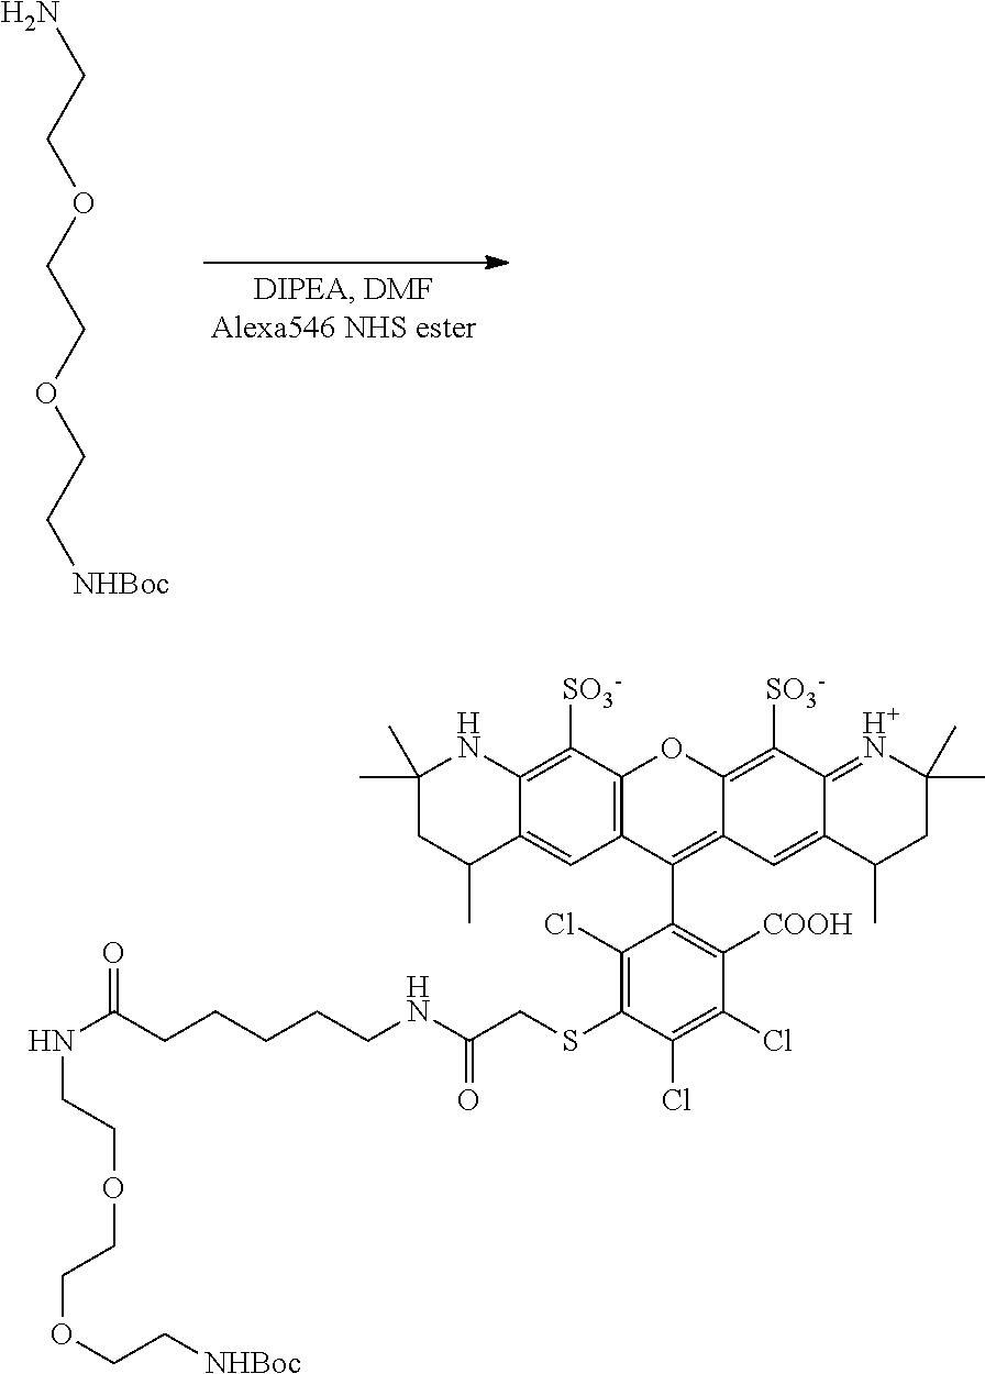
NCCOCCOCC[NHBoc].N(C(CCCCCNC(CSC1=C(Cl)C(C2=C3C(=C([SO3-])C4=[H+N]C(C)(C)CC(C)C4=C3)OC3=C2C=C2C(=C3[SO3-])NC(C)(C)CC2C)=C([COOH])C(Cl)=C1Cl)=O)=O)CCOCCOCC[NHBoc]
